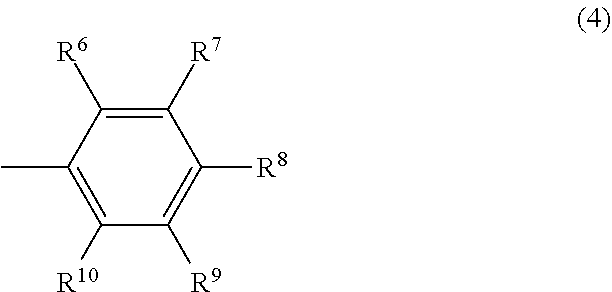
C1(C)=C([R10])C([R9])=C([R8])C([R7])=C1[R6]
